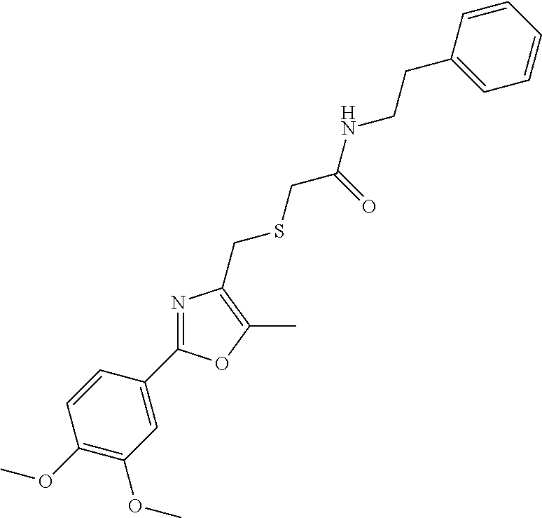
C1(OC)=C(OC)C=C(C2=NC(CSCC(=O)NCCC3=CC=CC=C3)=C(C)O2)C=C1
